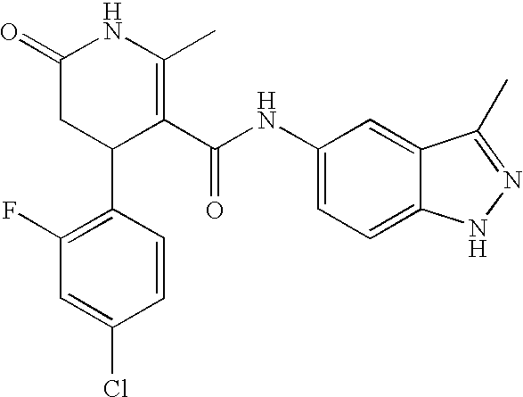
C1(F)=C(C2C(C(NC3=CC=C4C(=C3)C(C)=NN4)=O)=C(C)NC(=O)C2)C=CC(Cl)=C1
